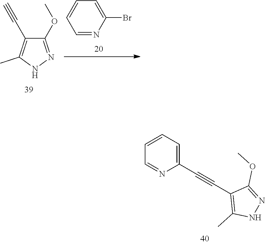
C1=CC=C(C#CC2=C(C)NN=C2OC)N=C1.C1(OC)=NNC(C)=C1C#C.C1=C(Br)N=CC=C1
